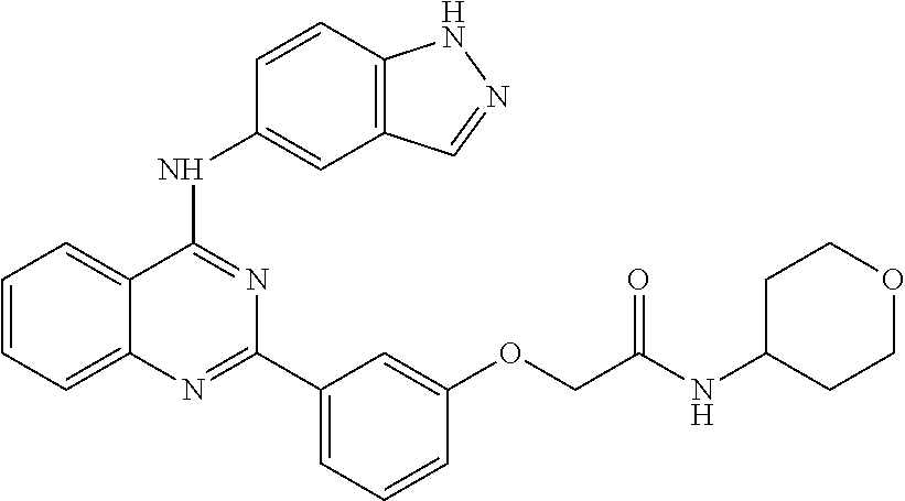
C1=CC=C2C(=C1)C(NC1=CC3=C(C=C1)NN=C3)=NC(C1=CC=CC(OCC(NC3CCOCC3)=O)=C1)=N2
